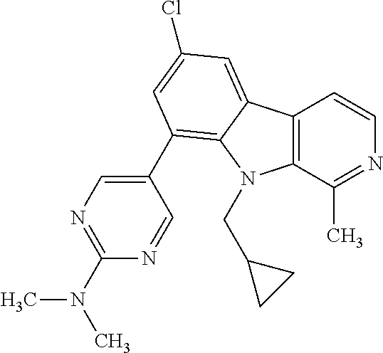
C12=C(C(C)=NC=C1)N(CC1CC1)C1=C(C3=CN=C(N(C)C)N=C3)C=C(Cl)C=C21
